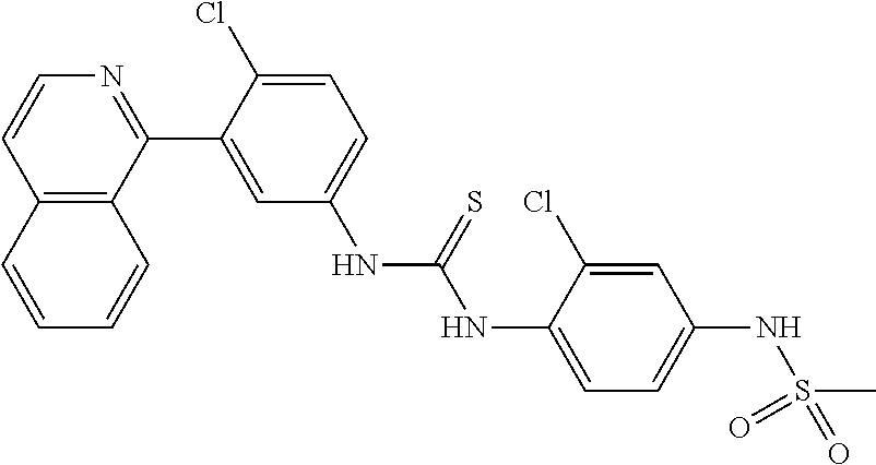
C12=C(C(C3=CC(NC(NC4=CC=C(NS(C)(=O)=O)C=C4Cl)=S)=CC=C3Cl)=NC=C1)C=CC=C2
